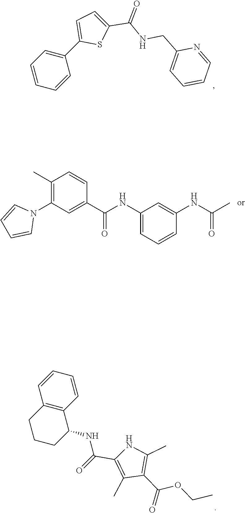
C1(C2=CC=C(C(NCC3=CC=CC=N3)=O)S2)=CC=CC=C1.C12=C(C=CC=C1)C(NC(C1=C(C)C(C(=O)OCC)=C(C)N1)=O)CCC2.C1(NC(C2=CC(N3C=CC=C3)=C(C)C=C2)=O)=CC=CC(NC(C)=O)=C1
